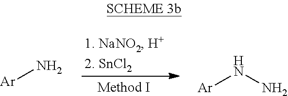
[Ar]N.[Ar]NN
